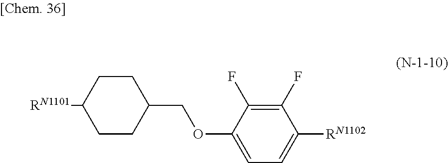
C1CC(COC2=CC=C([RN1102])C(F)=C2F)CCC1[RN1101]
